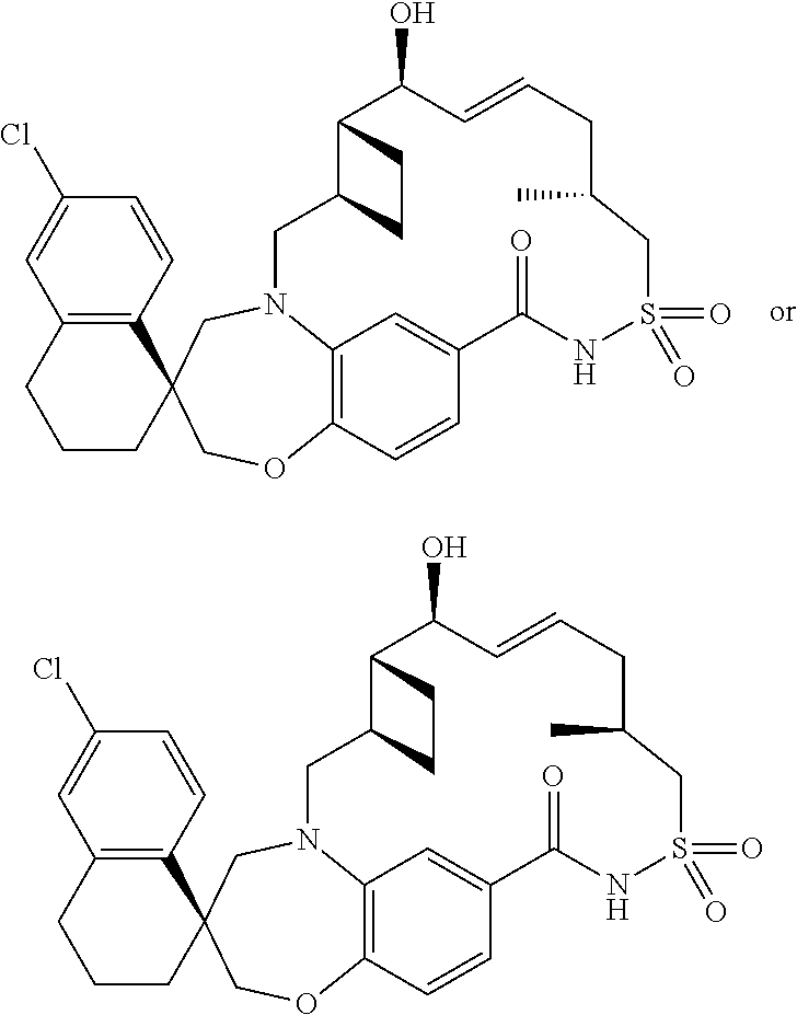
C12=C(C=CC(Cl)=C1)C1(CCC2)COC2=C3N(C1)CC1C(CC1)C(O)C=CCC(C)CS(=O)(=O)NC(=O)C(=C3)C=C2.C12=C(C=CC(Cl)=C1)C1(CCC2)COC2=C3N(C1)CC1C(CC1)C(O)C=CCC(C)CS(=O)(=O)NC(=O)C(=C3)C=C2
